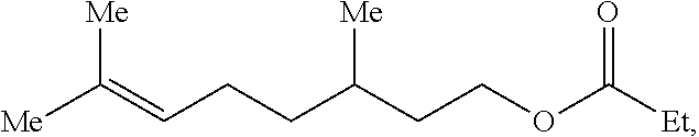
[Me]C(=CCCC(CCOC([Et])=O)[Me])[Me]
